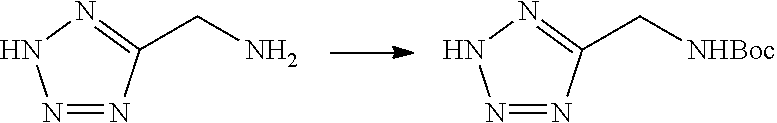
N1=NC(CN)=NN1.N1=NC(C[NHBoc])=NN1
